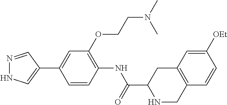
N1=CC(C2=CC(OCCN(C)C)=C(NC(=O)C3NCC4=C(C3)C=C([OEt])C=C4)C=C2)=CN1
